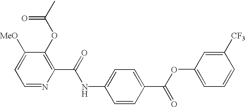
N(C1=CC=C(C(OC2=CC=CC([CF3])=C2)=O)C=C1)C(C1=C(OC(C)=O)C([MeO])=CC=N1)=O
